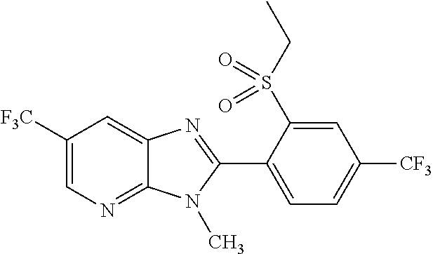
C1([F3C])=CN=C2C(=C1)N=C(C1=CC=C([CF3])C=C1S(CC)(=O)=O)N2C
